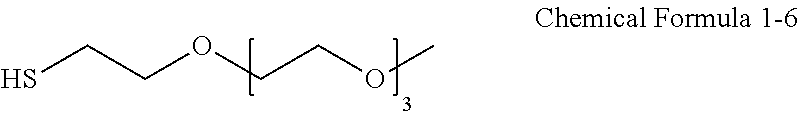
SCCOCCOC
